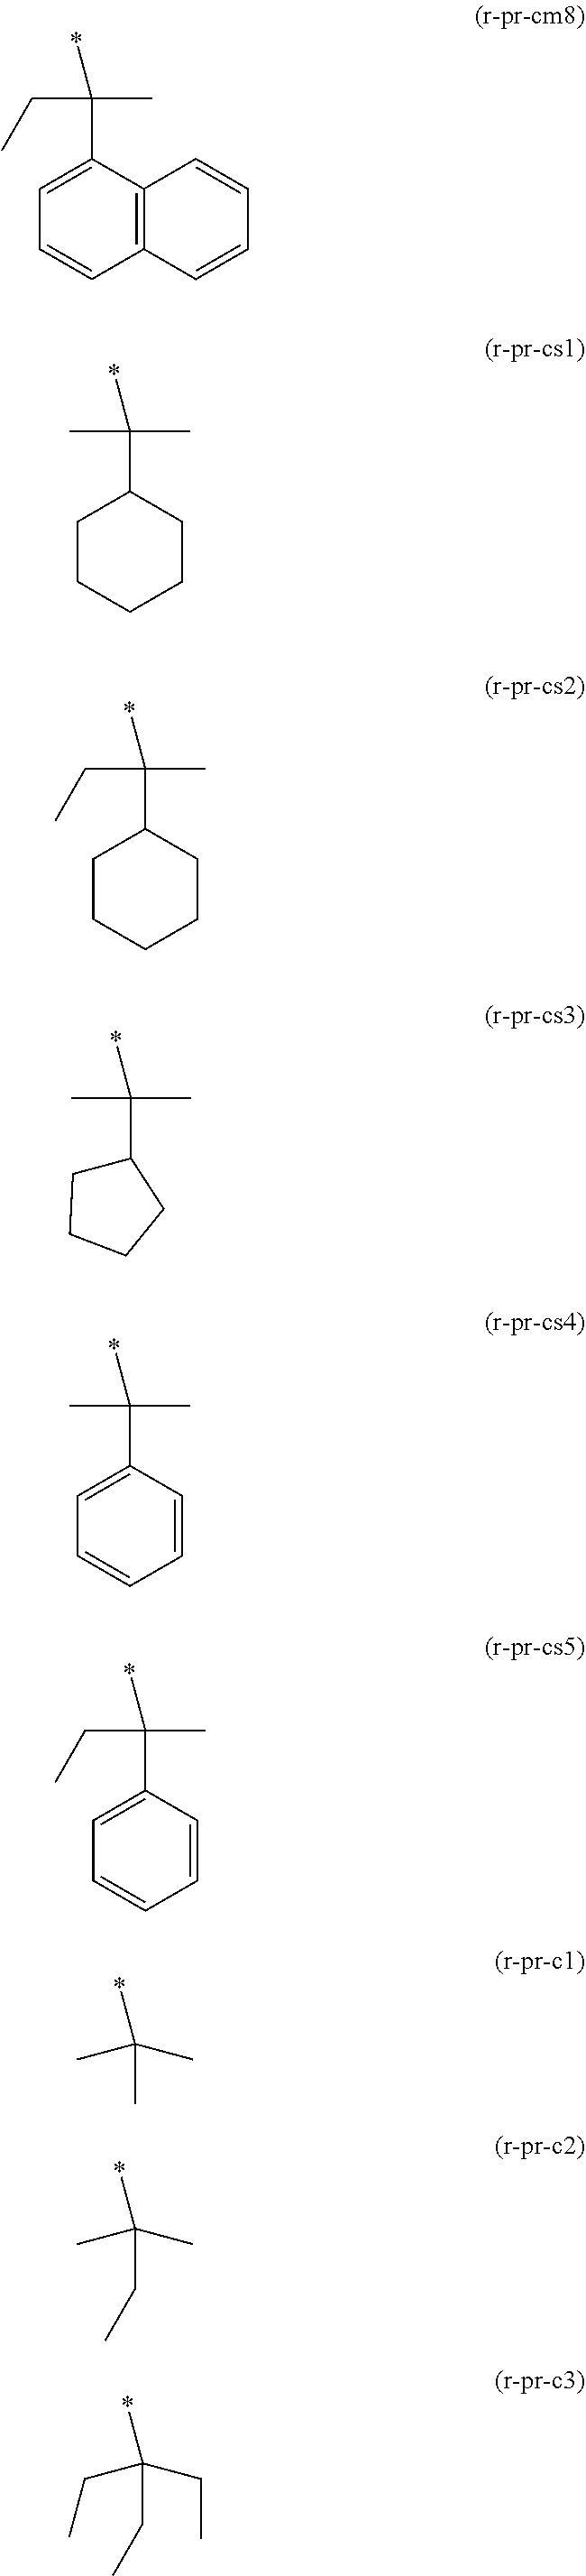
C1(C(*)(C)CC)=CC=CC2=C1C=CC=C2.C1(C(*)(C)C)CCCCC1.C1(C(*)(C)CC)CCCCC1.C1(C(*)(C)C)CCCC1.C1(C(*)(C)C)=CC=CC=C1.C1(C(*)(C)CC)=CC=CC=C1.C(*)(C)(C)C.C(*)(CC)(C)C.C(*)(CC)(CC)CC
